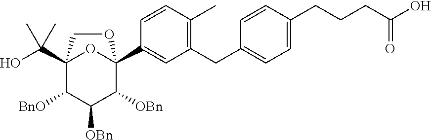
C1=C(CCCC(O)=O)C=CC(CC2=C(C)C=CC(C34OC(C(O)(C)C)(C([BnO])C([OBn])C3[OBn])CO4)=C2)=C1
